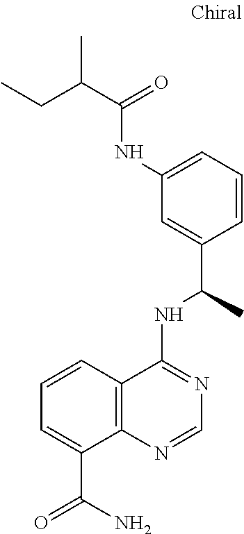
C1=CC2=C(C(C(=O)N)=C1)N=CN=C2NC(C1=CC(NC(=O)C(C)CC)=CC=C1)C
